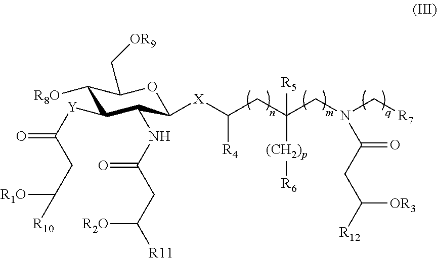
C1([R8O])C([Y]C(CC([R10])[R1O])=O)C(NC(CC([R2O])[R11])=O)C([X]C(CC(CN(C[R7])C(CC([R12])[OR3])=O)([R5])[(CH2)p][R6])[R4])OC1C[OR9]
